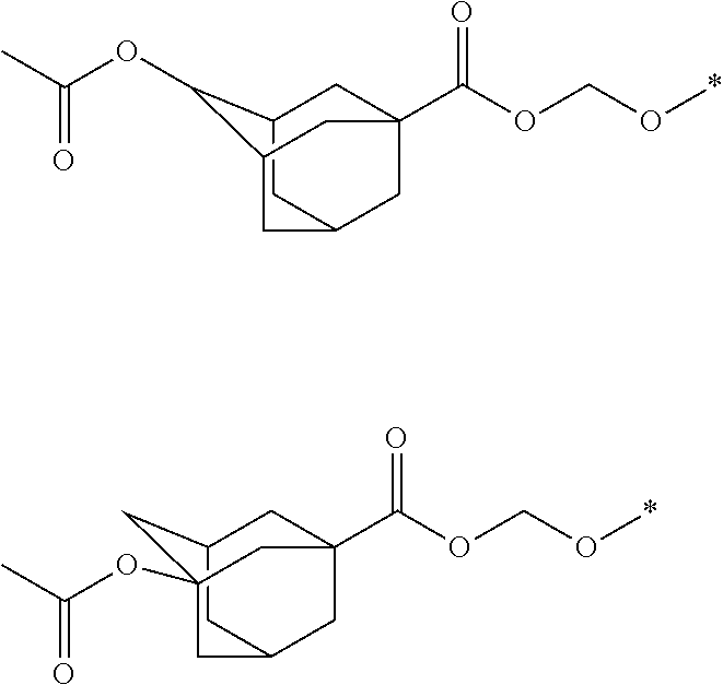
C12CC3CC(C(OCO*)=O)(C1)CC(C3)C2OC(C)=O.C12CC3CC(C(OCO*)=O)(C1)CC(OC(C)=O)(C3)C2
